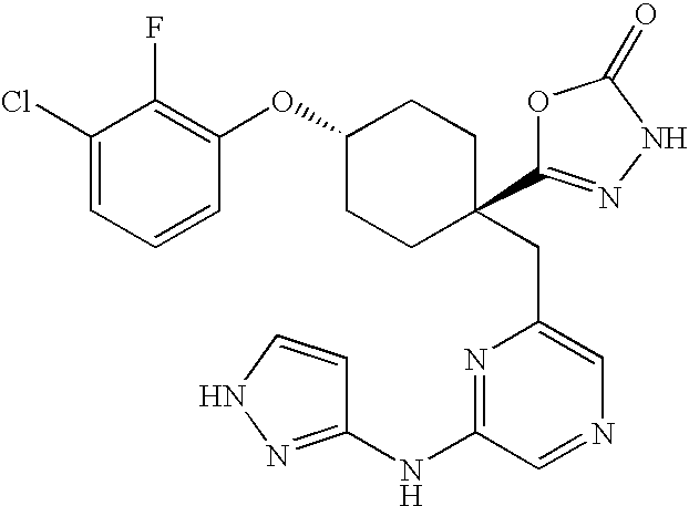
C1(Cl)=CC=CC(OC2CCC(C3=NNC(=O)O3)(CC3=CN=CC(NC4=NNC=C4)=N3)CC2)=C1F
